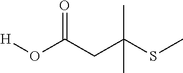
O(C(CC(SC)(C)C)=O)[H]
